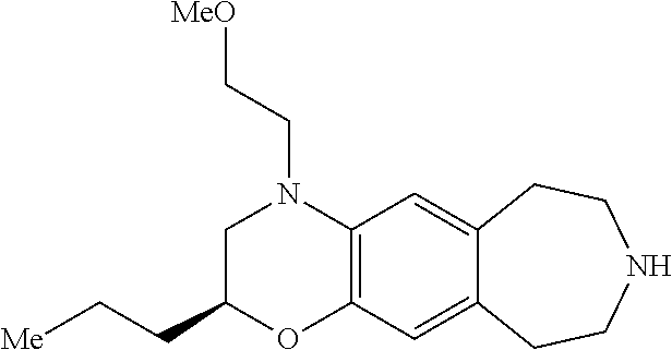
N1(CC[MeO])C2=C(OC(CC[Me])C1)C=C1C(=C2)CCNCC1
